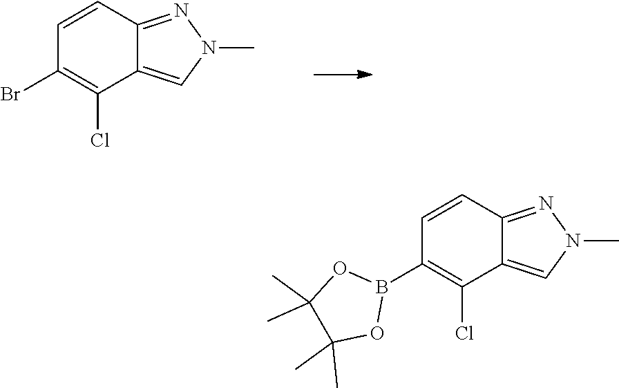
C1=CC2=NN(C)C=C2C(Cl)=C1Br.C1=CC2=NN(C)C=C2C(Cl)=C1B1OC(C)(C)C(C)(C)O1
